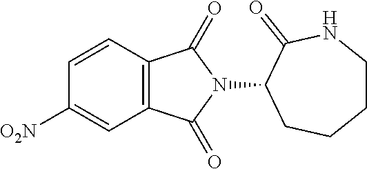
C1=CC2=C(C=C1[O2N])C(=O)N(C1CCCCNC1=O)C2=O
